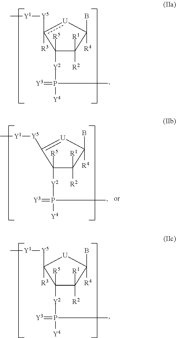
C1([R5])([Y2]P(C)(=[Y3])[Y4])C([R1])([R2])C(B)([R4])[U]c1([R3])[Y5][Y1]C.C1([R5])([Y2]P(C)(=[Y3])[Y4])C([R1])([R2])C(B)([R4])[U]C1([R3])[Y5][Y1]C.C1([R5])([Y2]P(C)(=[Y3])[Y4])C([R1])([R2])C(B)([R4])[U]=C1[Y5][Y1]C
